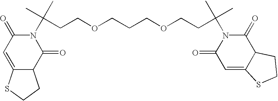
C(CCOCCCOCCC(N1C(=O)C=C2C(C1=O)CCS2)(C)C)(N1C(=O)C=C2C(C1=O)CCS2)(C)C
